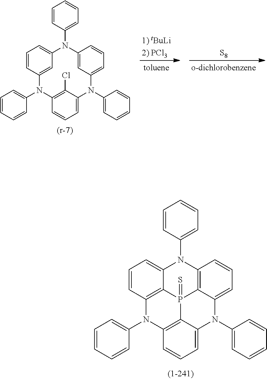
C1=C2C3=C(C=C1)N(C1=CC=CC=C1)C1=C4P3(=S)C3=C(C=CC=C3N2C2=CC=CC=C2)N(C2=CC=CC=C2)C4=CC=C1.C1=C2C(Cl)=C(C=C1)N(C1=CC=CC=C1)C1=CC(=CC=C1)N(C1=CC=CC=C1)C1=CC(=CC=C1)N2C1=CC=CC=C1.[S8]
